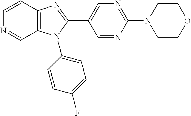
C1=CC2=C(C=N1)N(C1=CC=C(F)C=C1)C(C1=CN=C(N3CCOCC3)N=C1)=N2
